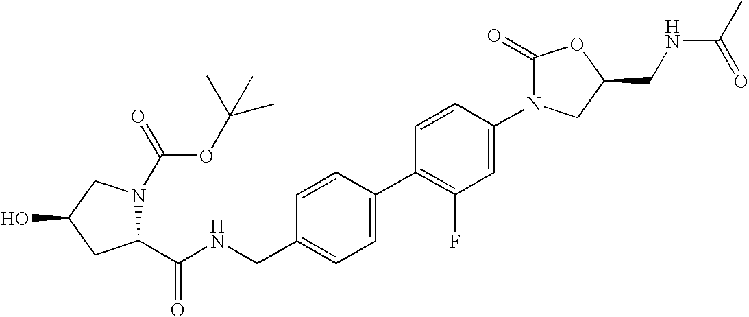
C1(C(NCC2=CC=C(C3=C(F)C=C(N4C(=O)OC(CNC(C)=O)C4)C=C3)C=C2)=O)N(C(OC(C)(C)C)=O)CC(O)C1
